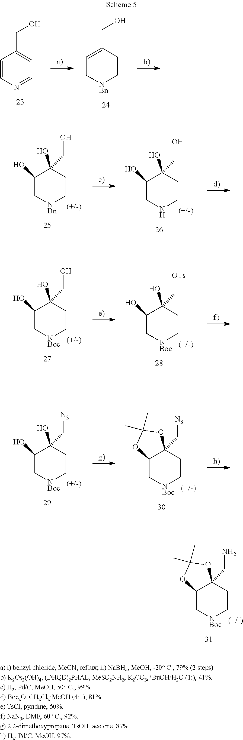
C12C[NBoc]CCC1(CN)OC(C)(C)O2.C1=CN=CC=C1CO.C1=C(CO)CC[NBn]C1.C1(O)C[NBn]CCC1(O)CO.C1(O)CNCCC1(O)CO.C1(O)C[NBoc]CCC1(O)CO.C1(O)C[NBoc]CCC1(O)C[OTs].C1(O)C[NBoc]CCC1(O)C[N3].C12C[NBoc]CCC1(C[N3])OC(C)(C)O2
